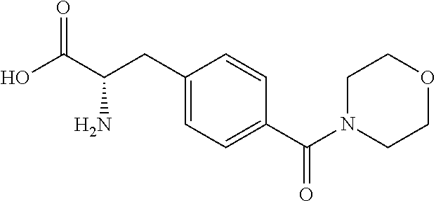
OC(C(CC1=CC=C(C(N2CCOCC2)=O)C=C1)N)=O
